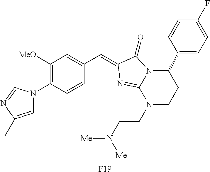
C1=C(C)N=CN1C1=C([MeO])C=C(C=C2C(=O)N3C(C4=CC=C(F)C=C4)CCN(CCN([Me])[Me])C3=N2)C=C1.[F19]
